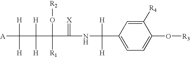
C1=C(C([H])([H])NC(=[X])C(O[R2])([R1])C([H])([H])C([H])([H])[A])C=C([R4])C(O[R3])=C1
